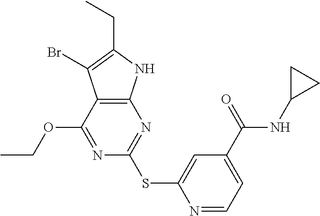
N1=C(OCC)C2=C(N=C1SC1=CC(C(NC3CC3)=O)=CC=N1)NC(CC)=C2Br
